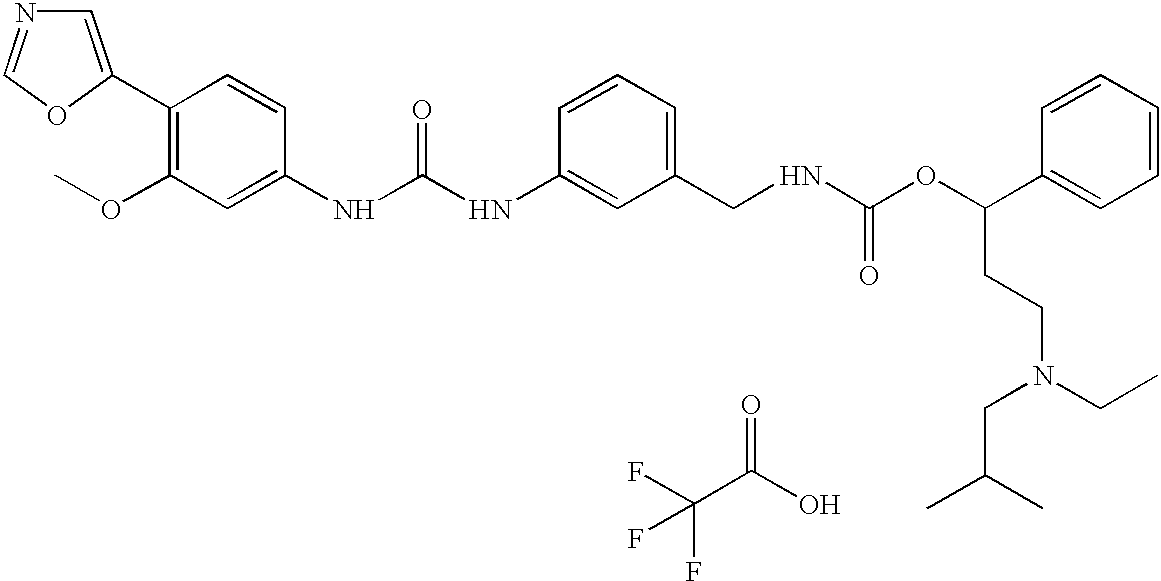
C1=C(C2=C(OC)C=C(NC(NC3=CC(CNC(OC(C4=CC=CC=C4)CCN(CC)CC(C)C)=O)=CC=C3)=O)C=C2)OC=N1.C(C(O)=O)(F)(F)F
